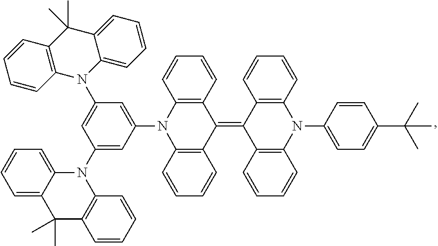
C1(N2C3=CC=CC=C3C(C)(C)C3=C2C=CC=C3)=CC(N2C3=C(C(=C4C5=C(N(C6=CC=C(C(C)(C)C)C=C6)C6=C4C=CC=C6)C=CC=C5)C4=C2C=CC=C4)C=CC=C3)=CC(N2C3=C(C=CC=C3)C(C)(C)C3=CC=CC=C23)=C1
